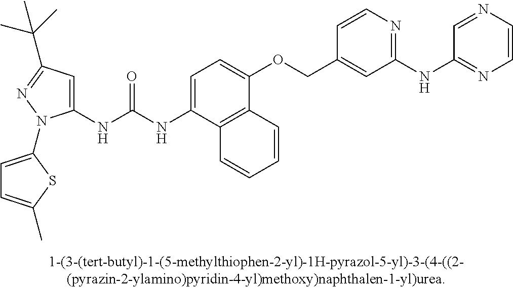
C1(NC(NC2=CC=C(OCC3=CC(NC4=NC=CN=C4)=NC=C3)C3=C2C=CC=C3)=O)=CC(C(C)(C)C)=NN1C1=CC=C(C)S1
